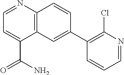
C12=C(C=CC(C3=C(Cl)N=CC=C3)=C1)N=CC=C2C(N)=O
